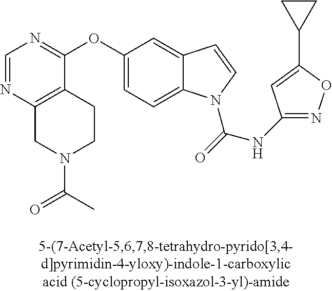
C1=NC2=C(C(OC3=CC=C4C(=C3)C=CN4C(=O)NC3=NOC(C4CC4)=C3)=N1)CCN(C(C)=O)C2
